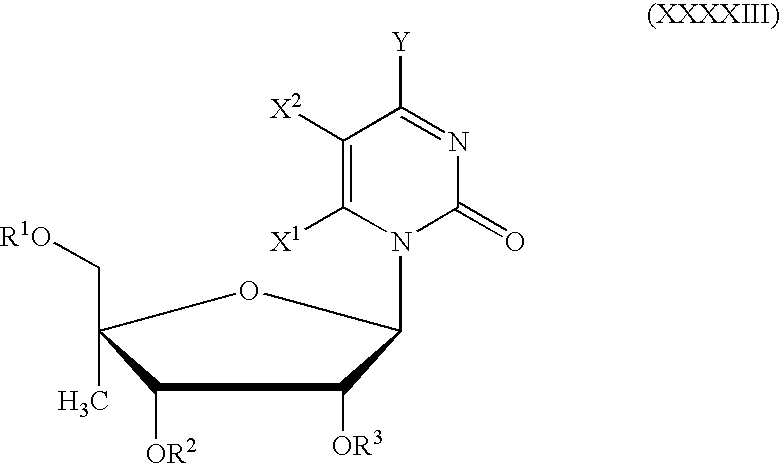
C1([OR2])C(C)(C[R1O])OC(N2C(=O)N=C([Y])C([X2])=C2[X1])C1[OR3]
